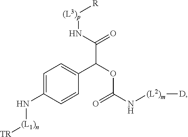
C1=C(N[(L1)n][TR])C=CC(C(C(N[(L3)p][R])=O)OC(=O)N[(L2)m][D])=C1
